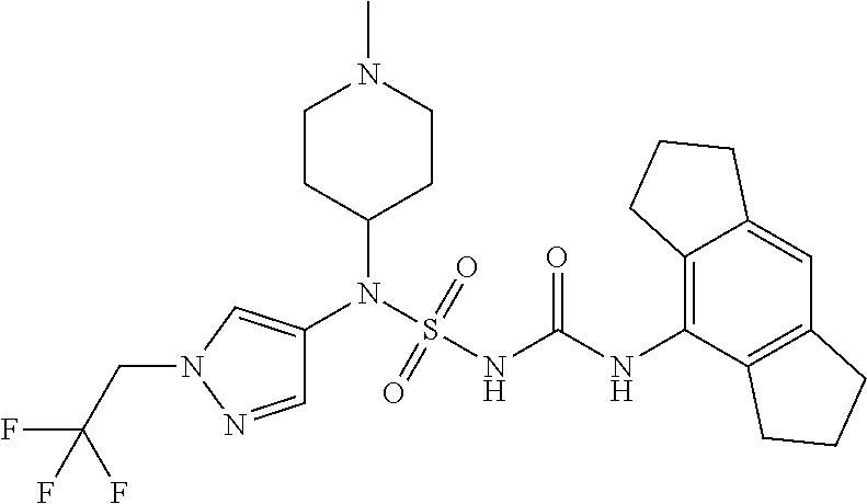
C1(N(S(NC(NC2=C3C(=CC4=C2CCC4)CCC3)=O)(=O)=O)C2=CN(CC(F)(F)F)N=C2)CCN(C)CC1
